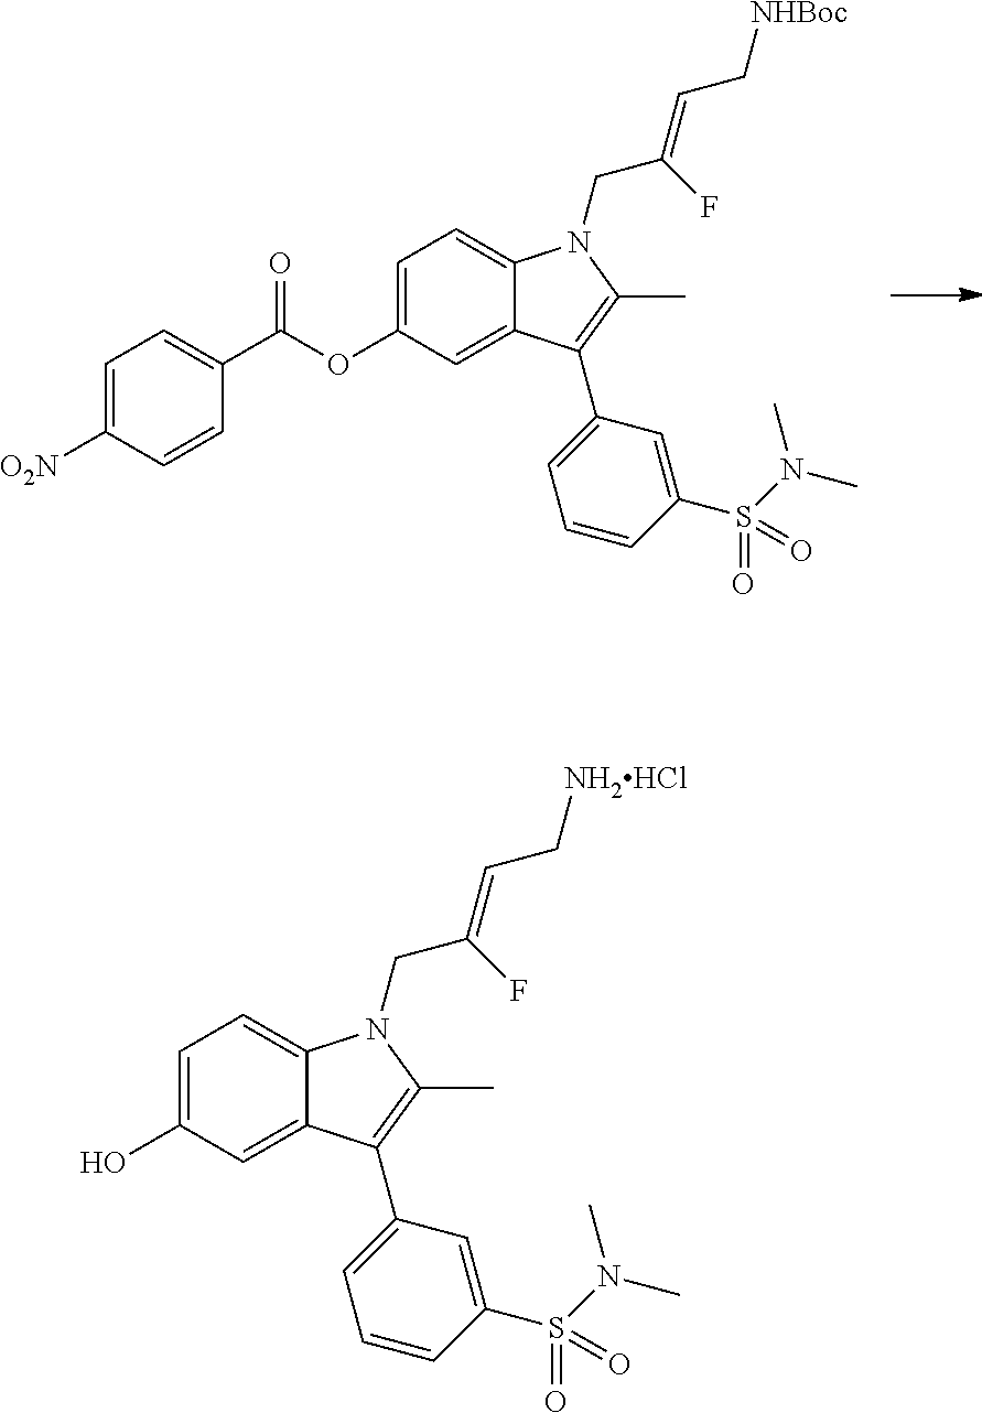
C1=C(OC(C2=CC=C([O2N])C=C2)=O)C=C2C(=C1)N(CC(=CC[NHBoc])F)C(C)=C2C1=CC=CC(S(N(C)C)(=O)=O)=C1.C1=C(O)C=C2C(=C1)N(CC(=CC[NH2HCl])F)C(C)=C2C1=CC=CC(S(N(C)C)(=O)=O)=C1
